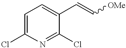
C1=C(Cl)N=C(Cl)C(C=C[OMe])=C1
